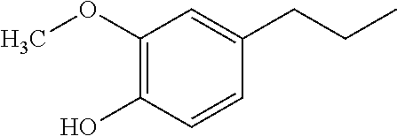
C1(OC)=C(O)C=CC(CCC)=C1
